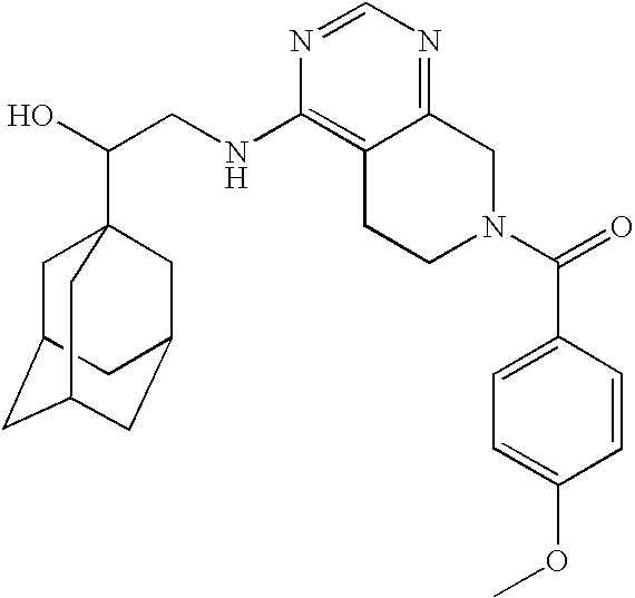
C(CNC1=C2C(=NC=N1)CN(C(=O)C1=CC=C(OC)C=C1)CC2)(O)C12CC3CC(CC(C1)C3)C2
